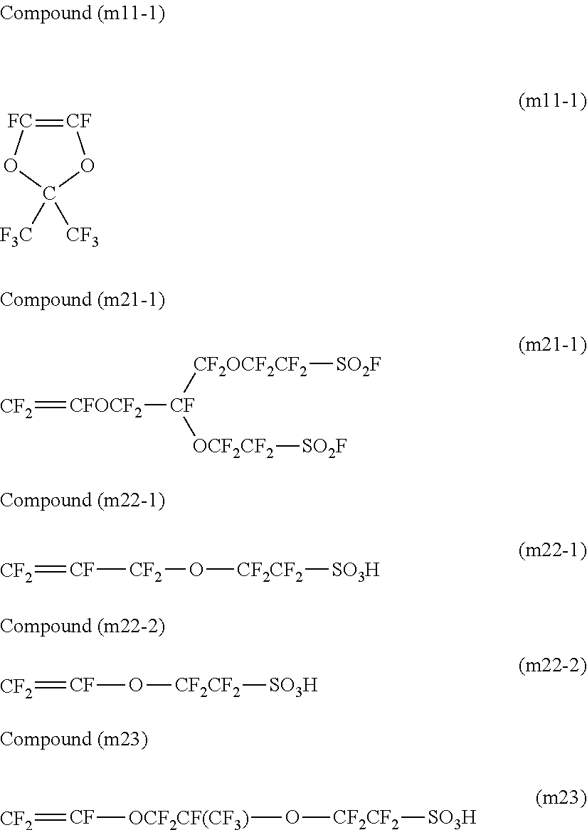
[CF]1=[FC]OC([F3C])([CF3])O1.[CF2]=[CFOCF2][CF]([CF2OCF2CF2][SO2F])[OCF2CF2][SO2F].[CF2]=[CF][CF2]O[CF2CF2][SO3H].[CF2]=[CF]O[CF2CF2][SO3H].[CF2]=[CF][OCF2CF(CF3)]O[CF2CF2][SO3H]
